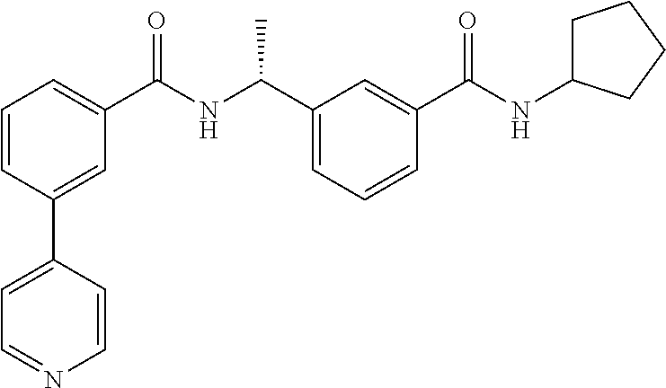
C1(C2=CC=NC=C2)=CC(C(=O)NC(C)C2=CC=CC(C(=O)NC3CCCC3)=C2)=CC=C1
